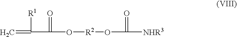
C=C([R1])C(=O)O[R2]OC(=O)[NHR3]
